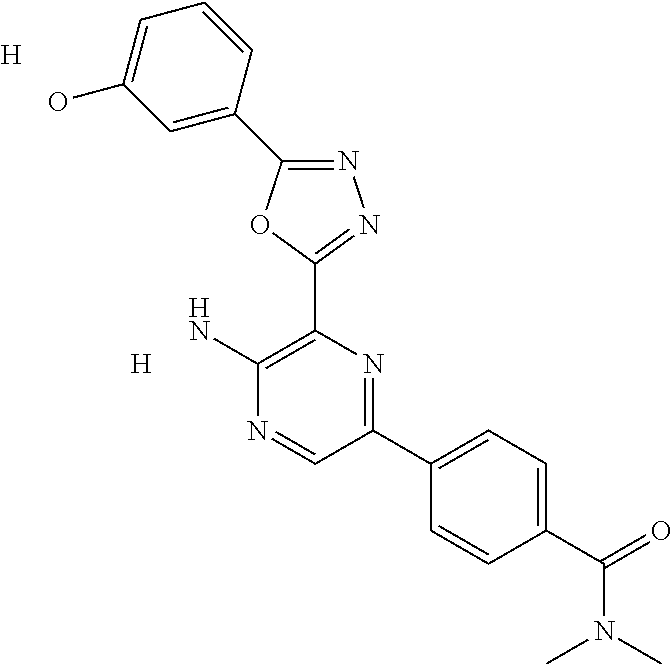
N1=C(C2=CC(O)=CC=C2)OC(C2=C(N)N=CC(C3=CC=C(C(=O)N(C)C)C=C3)=N2)=N1.[H].[H]
